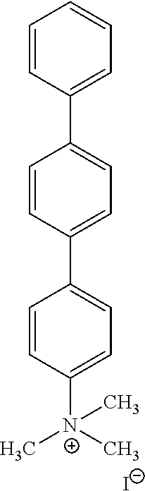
C1(C2=CC=C(C3=CC=C([N+](C)(C)C)C=C3)C=C2)=CC=CC=C1.[I-]
